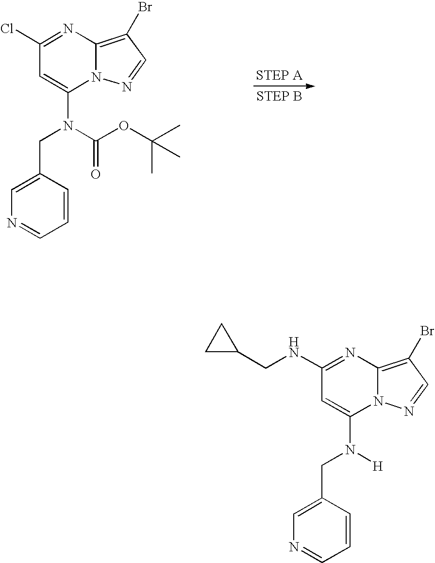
C1(Cl)=NC2=C(Br)C=NN2C(N(C(OC(C)(C)C)=O)CC2=CN=CC=C2)=C1.C1C(CNC2=NC3=C(Br)C=NN3C(N([H])CC3=CN=CC=C3)=C2)C1
